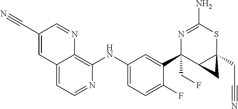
C12=CC=NC(NC3=CC=C(F)C(C4(CF)C5C(CC#N)(SC(N)=N4)C5)=C3)=C1N=CC(C#N)=C2
